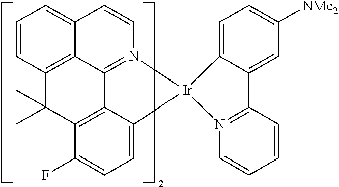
C1=C2C(=CC([NMe2])=C1)C1=N(C=CC=C1)[Ir]21N2=C3C4=C(C=CC=C4C=C2)C(C)(C)C2=C3C1=CC=C2F
